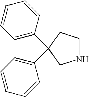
C1=CC=C(C2(C3=CC=CC=C3)CNCC2)C=C1
